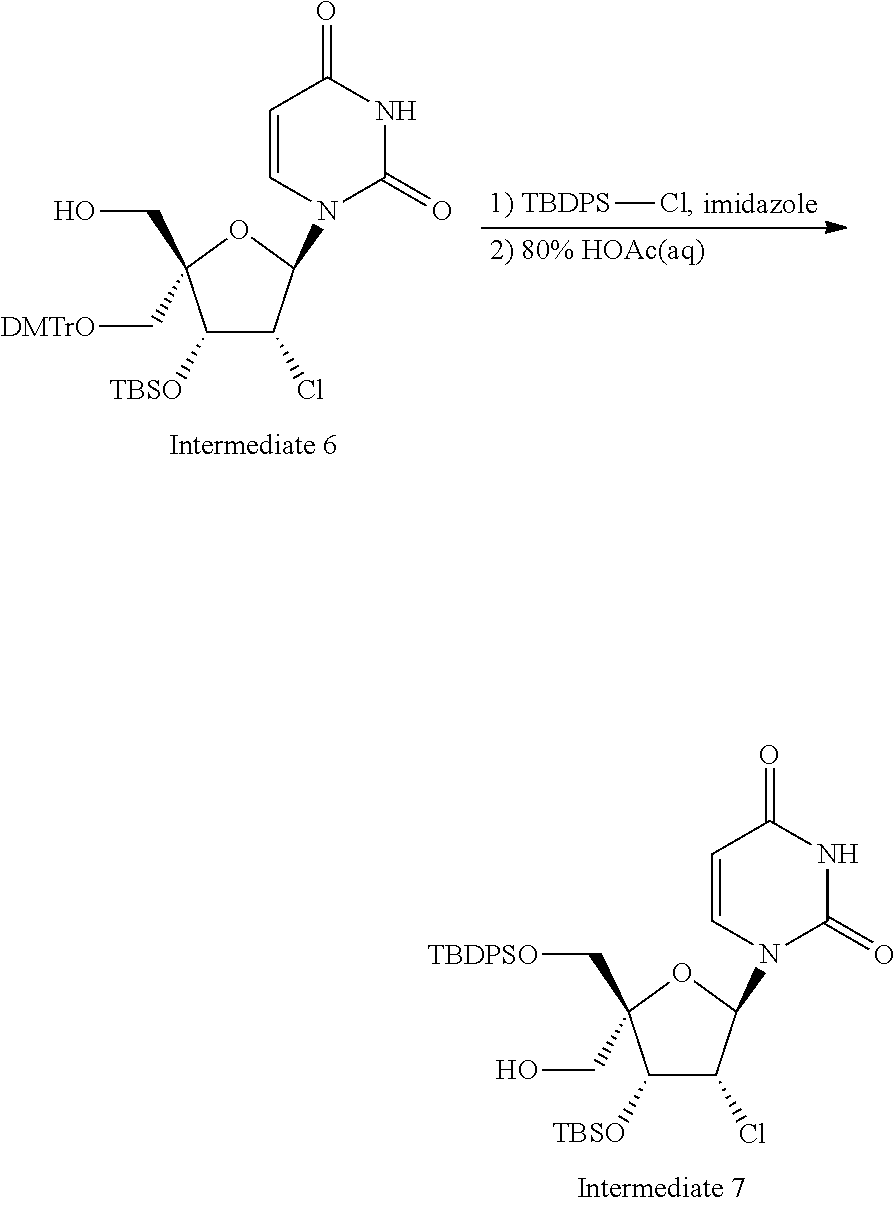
C1([TBSO])C(Cl)C(N2C=CC(=O)NC2=O)OC1(CO)C[DMTrO].[TBDPS]Cl.C1([TBSO])C(Cl)C(N2C=CC(=O)NC2=O)OC1(C[TBDPSO])CO
